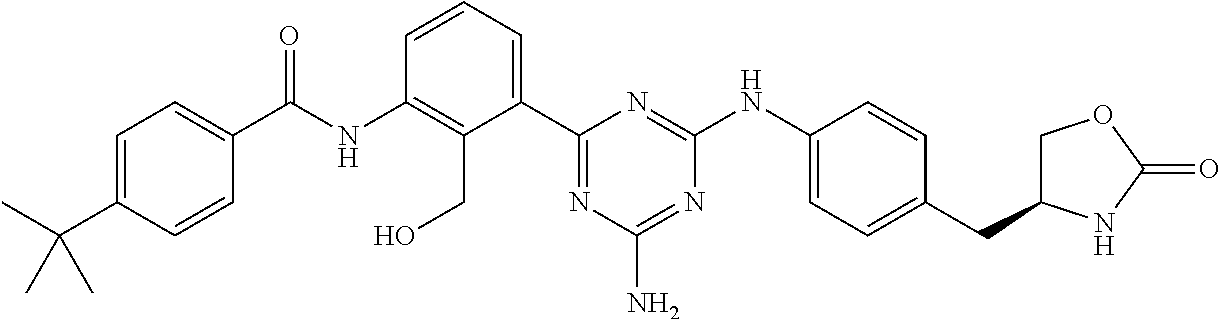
C1(NC(C2=CC=C(C(C)(C)C)C=C2)=O)=C(CO)C(C2=NC(N)=NC(NC3=CC=C(CC4COC(=O)N4)C=C3)=N2)=CC=C1
